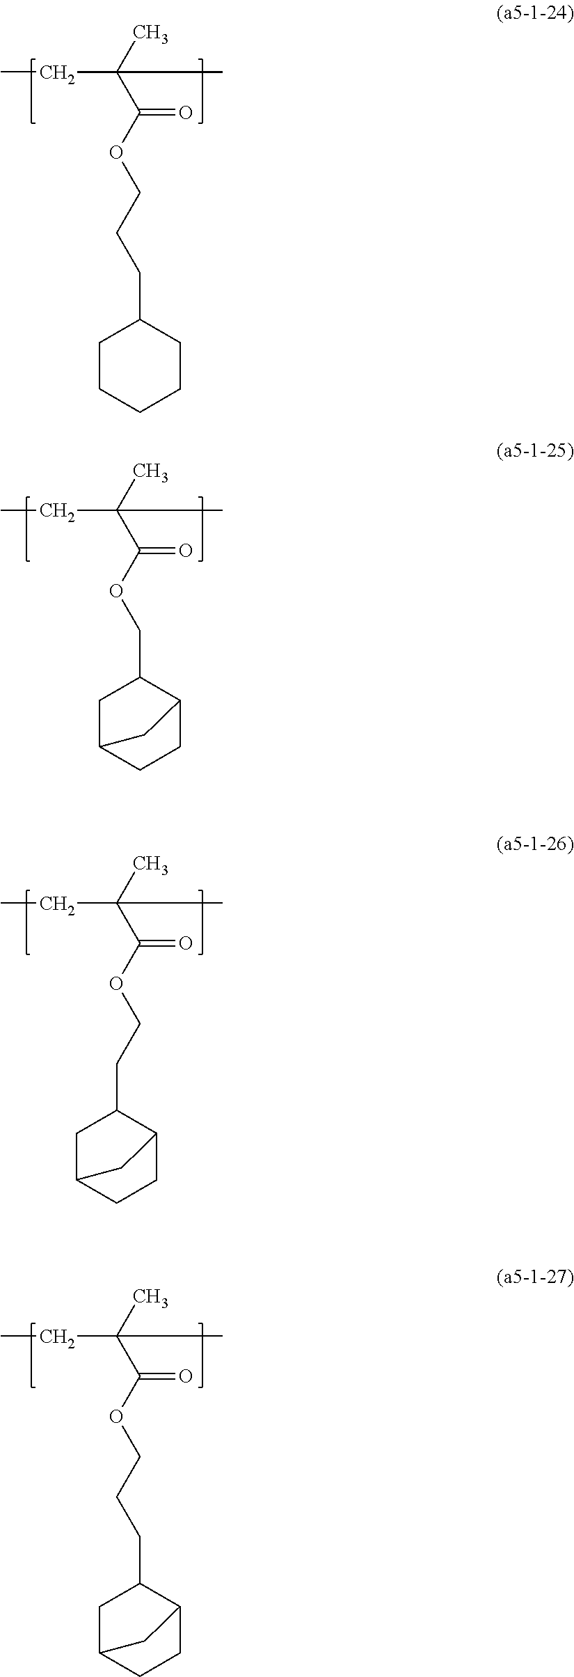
C(C(C)(C(OCCCC1CCCCC1)=O)C)C.C(C(C)(C(OCC1CC2CCC1C2)=O)C)C.C(C(C)(C(OCCC1CC2CCC1C2)=O)C)C.C(C(C)(C(OCCCC1CC2CCC1C2)=O)C)C
